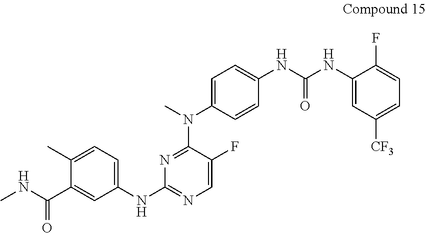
C1(C)=CC=C(NC2=NC=C(F)C(N(C)C3=CC=C(NC(=O)NC4=CC([CF3])=CC=C4F)C=C3)=N2)C=C1C(NC)=O
